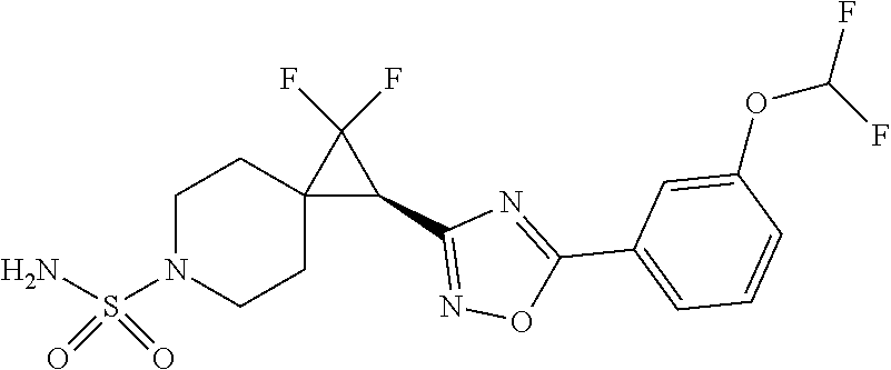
C1=C(OC(F)F)C=CC=C1C1=NC(C2C(F)(F)C23CCN(S(N)(=O)=O)CC3)=NO1
